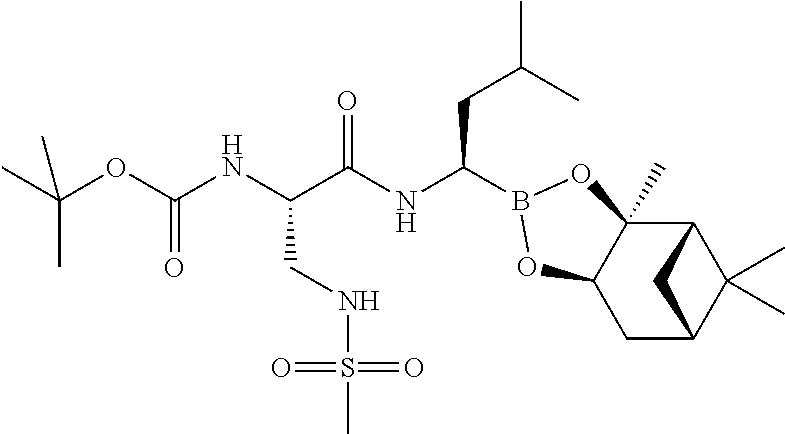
C12C3(C)C(CC(C1(C)C)C2)OB(C(NC(C(NC(OC(C)(C)C)=O)CNS(C)(=O)=O)=O)CC(C)C)O3
